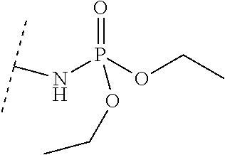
O=P(OCC)(NC(C)C)OCC
